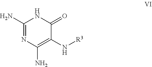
C1(N)=NC(N)=C(N[R3])C(=O)N1
